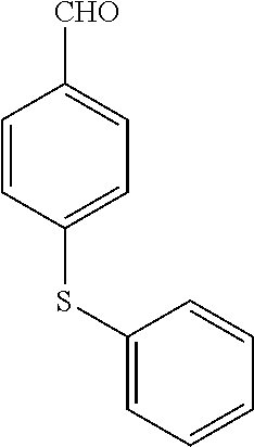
C1=CC(SC2=CC=CC=C2)=CC=C1[CHO]
